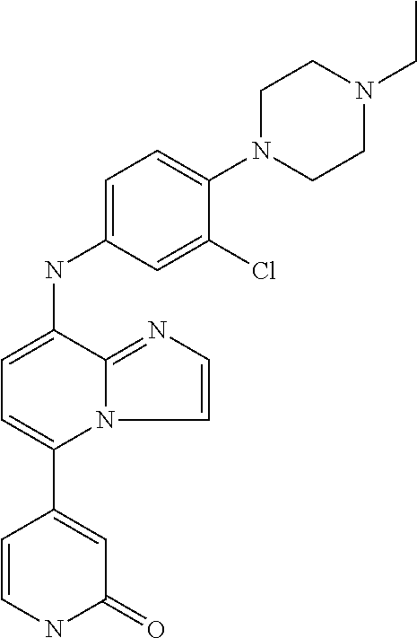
C1=CNC(=O)C=C1C1=CC=C(NC2=CC=C(N3CCN(CC)CC3)C(Cl)=C2)C2=NC=CN12
